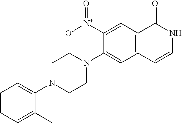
C1=CC=C(C)C(N2CCN(C3=CC4=C(C=C3[N+](=O)[O-])C(=O)NC=C4)CC2)=C1
